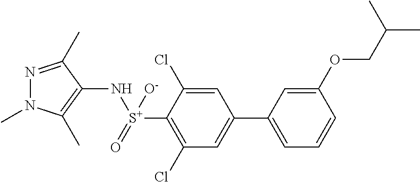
N1(C)N=C(C)C(N[S+](=O)([O-])C2=C(Cl)C=C(C3=CC=CC(OCC(C)C)=C3)C=C2Cl)=C1C
